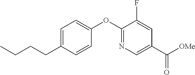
C1=C(CCCC)C=CC(OC2=NC=C(C([OMe])=O)C=C2F)=C1
